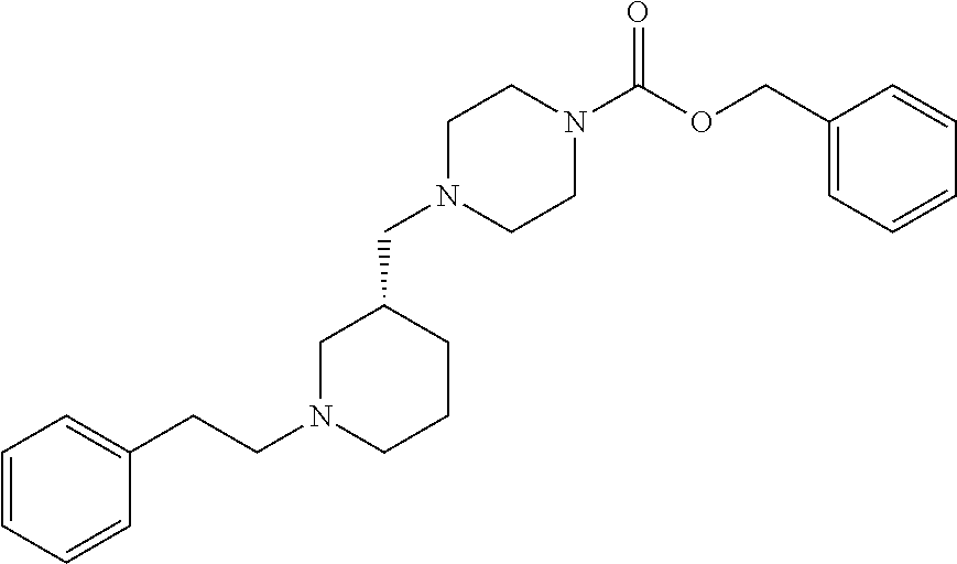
C1N(CCC2=CC=CC=C2)CCCC1CN1CCN(C(OCC2=CC=CC=C2)=O)CC1
